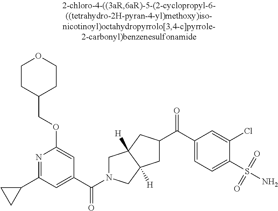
C1N(C(C2=CC(C3CC3)=NC(OCC3CCOCC3)=C2)=O)CC2([H])C1([H])CC(C(C1=CC=C(S(N)(=O)=O)C(Cl)=C1)=O)C2
